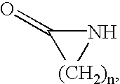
C1(=O)[(CH2)n]N1
